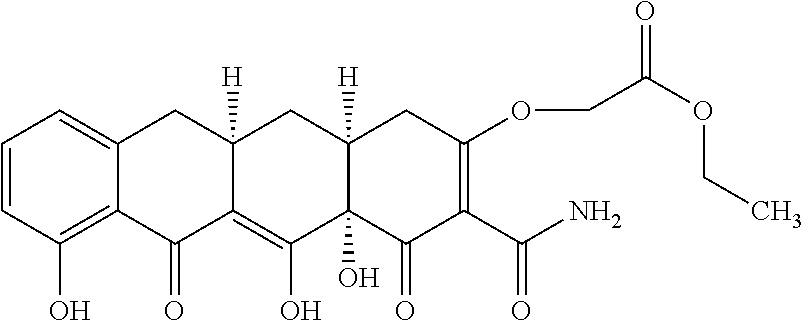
C1=CC(O)=C2C(=C1)CC1([H])C(=C(O)C3(O)C([H])(C1)CC(OCC(OCC)=O)=C(C(N)=O)C3=O)C2=O
